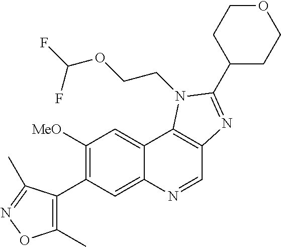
C1([MeO])=C(C2=C(C)ON=C2C)C=C2C(=C1)C1=C(C=N2)N=C(C2CCOCC2)N1CCOC(F)F
